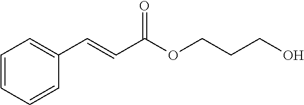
C1(C=CC(OCCCO)=O)=CC=CC=C1
